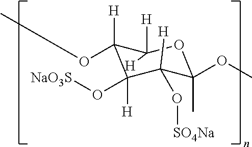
C1([H])(OC)C([H])(O[NaO3S])C([H])(O[SO4Na])C(OC)(C)OC1([H])[H]
